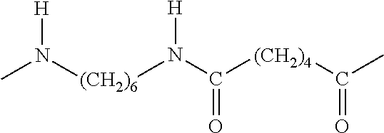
[(CH2)6](N([H])C([(CH2)4]C(=O)C)=O)N(C)[H]
